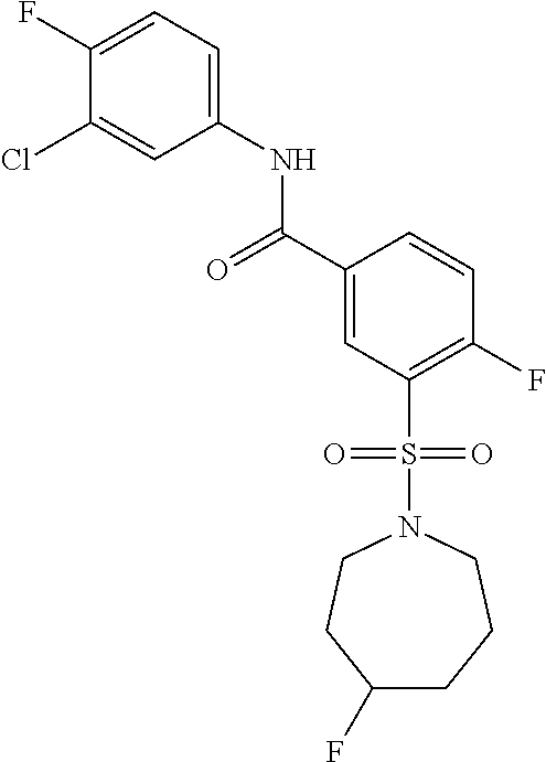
C1(F)=CC=C(NC(C2=CC(S(N3CCC(F)CCC3)(=O)=O)=C(F)C=C2)=O)C=C1Cl
